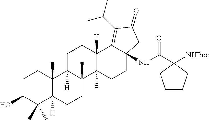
C1C(O)C(C)(C)C2([H])C(C)(C1)C1([H])C(C)(CC2)C2(C)C([H])(CC1)C1=C(C(C)C)C(=O)CC1(NC(=O)C1([NHBoc])CCCC1)CC2
